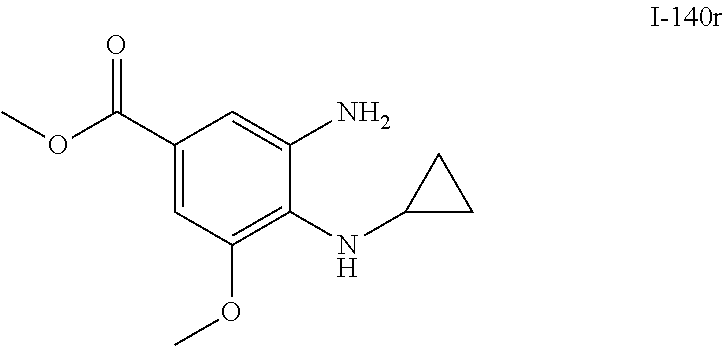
C1(C(OC)=O)=CC(OC)=C(NC2CC2)C(N)=C1
